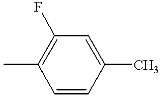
CC1=C(F)C=C(C)C=C1
